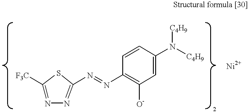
C1([F3C])=NN=C(N=NC2=C([O-])C=C(N([C4H9])[C4H9])C=C2)S1.[Ni]
